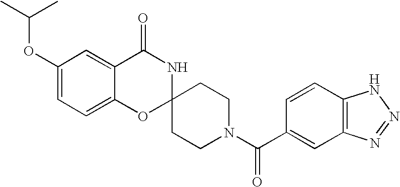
C1(OC(C)C)=CC=C2C(=C1)C(=O)NC1(O2)CCN(C(C2=CC3=C(C=C2)NN=N3)=O)CC1
